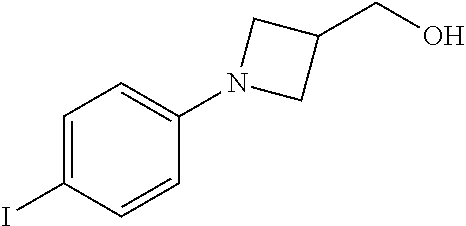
C1=C(I)C=CC(N2CC(CO)C2)=C1
